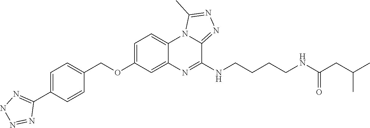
C1=C(OCC2=CC=C(C3=NNN=N3)C=C2)C=C2C(=C1)N1C(=NN=C1C)C(NCCCCNC(CC(C)C)=O)=N2
